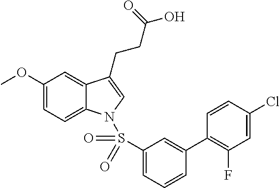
C1(OC)=CC=C2C(=C1)C(CCC(O)=O)=CN2S(C1=CC=CC(C2=C(F)C=C(Cl)C=C2)=C1)(=O)=O
